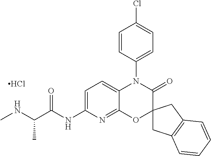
C1=CC(N2C3=CC=C(NC(C(NC)C)=O)N=C3OC3(C2=O)CC2=C(C3)C=CC=C2)=CC=C1Cl.Cl
